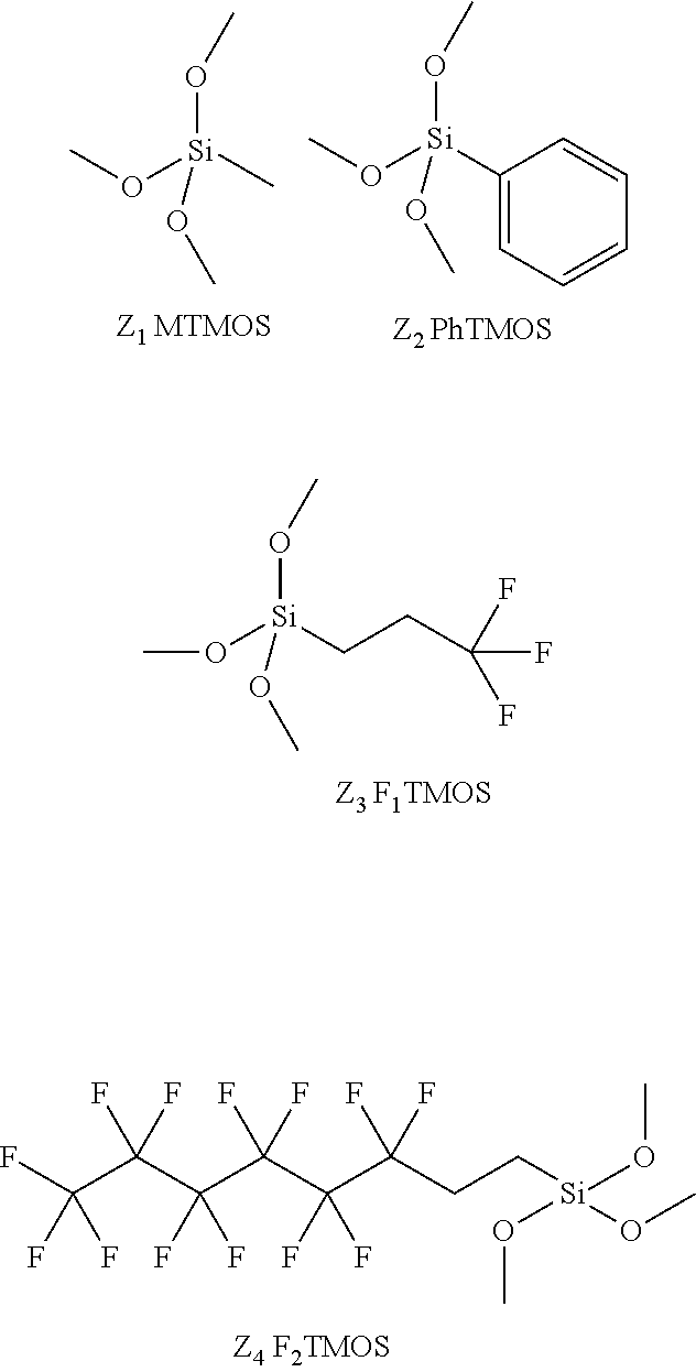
C(C(C(C(C(C(CC[Si](OC)(OC)OC)(F)F)(F)F)(F)F)(F)F)(F)F)(F)(F)F.O([Si](CCC(F)(F)F)(OC)OC)C.[Si](OC)(C)(OC)OC.C1([Si](OC)(OC)OC)=CC=CC=C1
